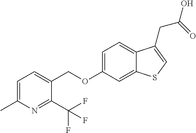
C(OC1=CC=C2C(=C1)SC=C2CC(=O)O)C1=CC=C(C)N=C1C(F)(F)F
